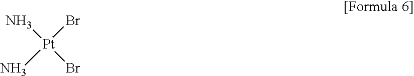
[Pt](Br)(N)(N)Br
